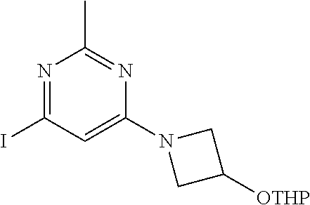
N1=C(I)C=C(N2CC([OTHP])C2)N=C1C
